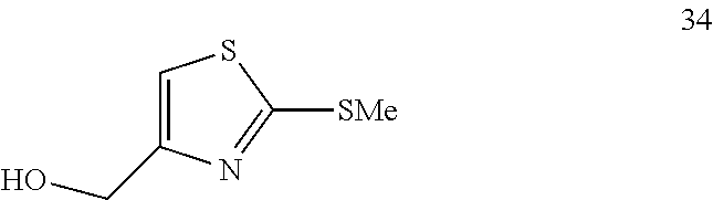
C1=C(CO)N=C([SMe])S1
